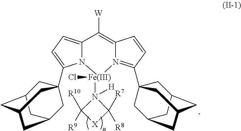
[W]C1=C2N(=C(C34CC5CC(CC(C3)C5)C4)C=C2)[Fe](N2([H])C([R10])([R9])[X]C2([R7])[R8])(Cl)N2C1=CC=C2C12CC3CC(CC(C1)C3)C2
